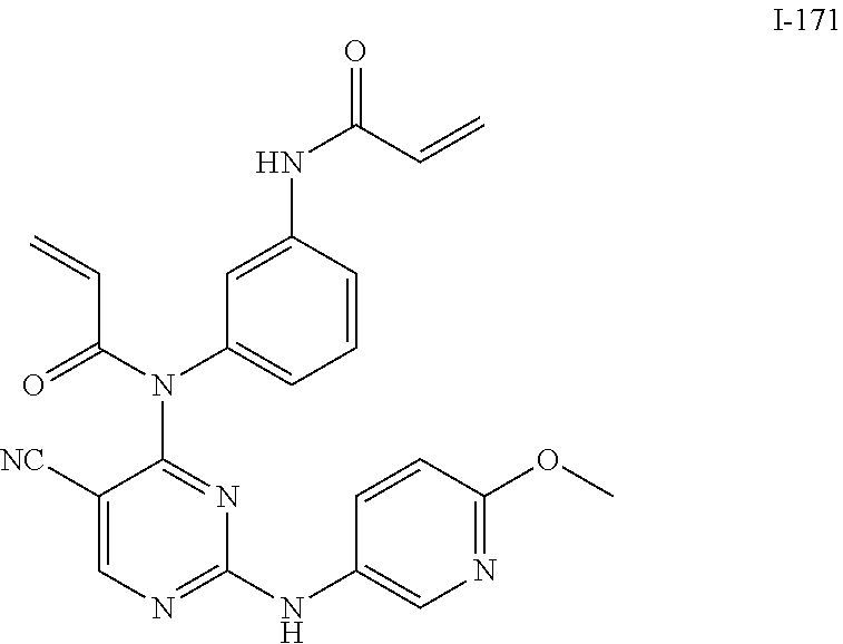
C1([NC])=CN=C(NC2=CN=C(OC)C=C2)N=C1N(C1=CC=CC(NC(C=C)=O)=C1)C(=O)C=C
